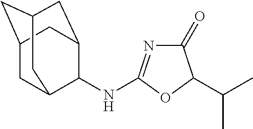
C1(=O)N=C(NC2C3CC4CC(CC2C4)C3)OC1C(C)C
